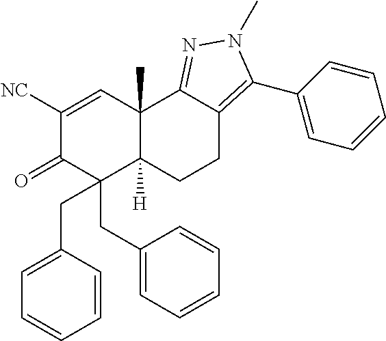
C1([NC])=CC2(C)C([H])(C(CC3=CC=CC=C3)(CC3=CC=CC=C3)C1=O)CCC1=C(C3=CC=CC=C3)N(C)N=C21
